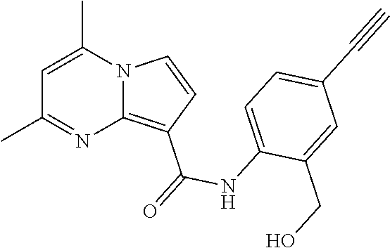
C1=C(C)N2C(=C(C(=O)NC3=CC=C(C#C)C=C3CO)C=C2)N=C1C
